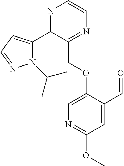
N1(C(C)C)C(C2=NC=CN=C2COC2=CN=C(OC)C=C2C=O)=CC=N1
